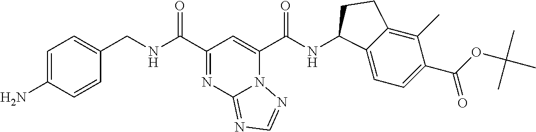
C1=C(N)C=CC(CNC(C2=NC3=NC=NN3C(C(NC3C4=CC=C(C(OC(C)(C)C)=O)C(C)=C4CC3)=O)=C2)=O)=C1
